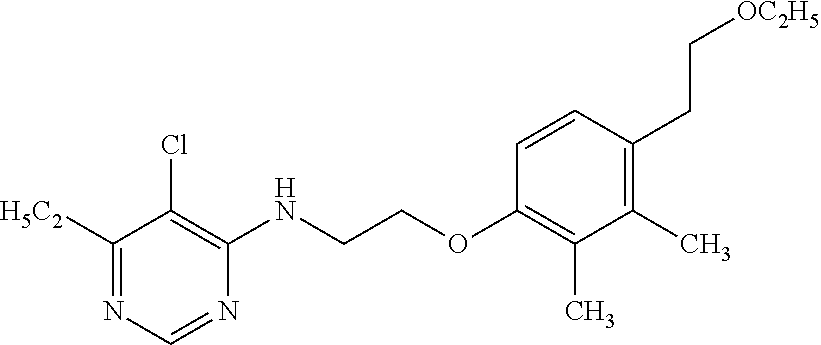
C1(C)=C(CC[OC2H5])C=CC(OCCNC2=C(Cl)C([H5C2])=NC=N2)=C1C
